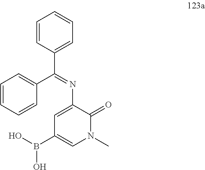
C1(C(=NC2=CC(B(O)O)=CN(C)C2=O)C2=CC=CC=C2)=CC=CC=C1
